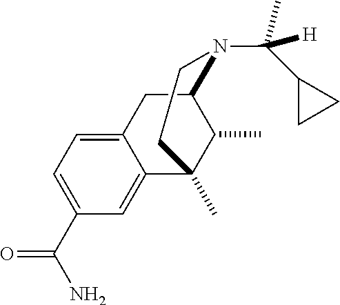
C1(C(N)=O)=CC=C2C(=C1)C1(C)C(C)C(C2)N(C(C)(C2CC2)[H])CC1
